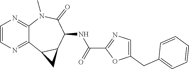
C12=NC=CN=C1N(C)C(=O)C(NC(C1=NC=C(CC3=CC=CC=C3)O1)=O)C1C2C1
